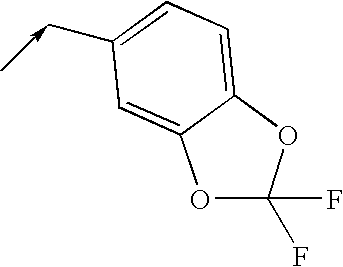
O1C(F)(F)OC2=CC=C(C<-C)C=C12
